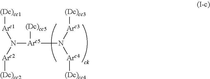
N([Arc5](N([Arc3][(Dc)cc3])[Arc4][(Dc)cc4])[(Dc)cc5])([Arc1][(Dc)cc1])[Arc2][(Dc)cc2]
